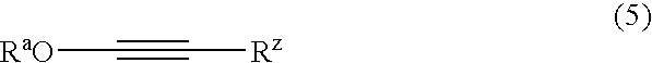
[RaO]C#C[Rz]
